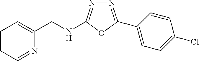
N1=C(C2=CC=C(Cl)C=C2)OC(NCC2=CC=CC=N2)=N1
